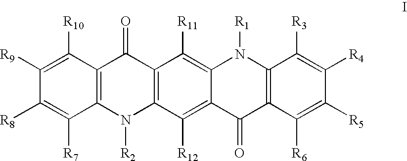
C12=C(C([R12])=C3C(=C1[R11])N([R1])C1=C(C3=O)C([R6])=C([R5])C([R4])=C1[R3])N([R2])C1=C(C2=O)C([R10])=C([R9])C([R8])=C1[R7]
